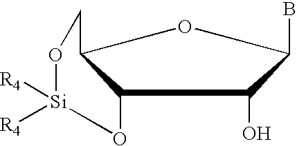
C12O[Si]([R4])([R4])OCC1OC(B)C2O
